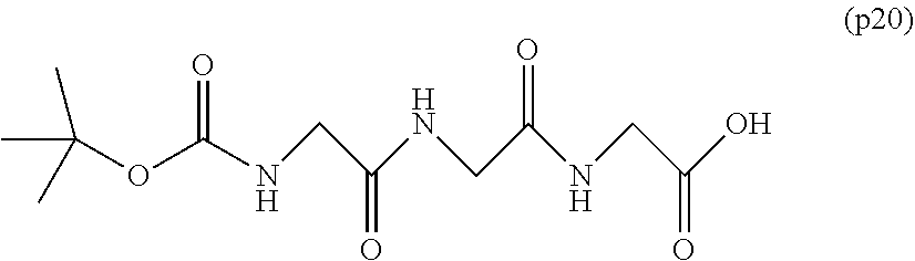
C(OC(NCC(=O)NCC(NCC(O)=O)=O)=O)(C)(C)C
